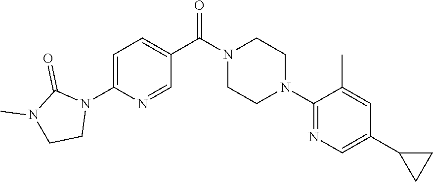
C1=C(N2C(=O)N(C)CC2)N=CC(C(N2CCN(C3=NC=C(C4CC4)C=C3C)CC2)=O)=C1
